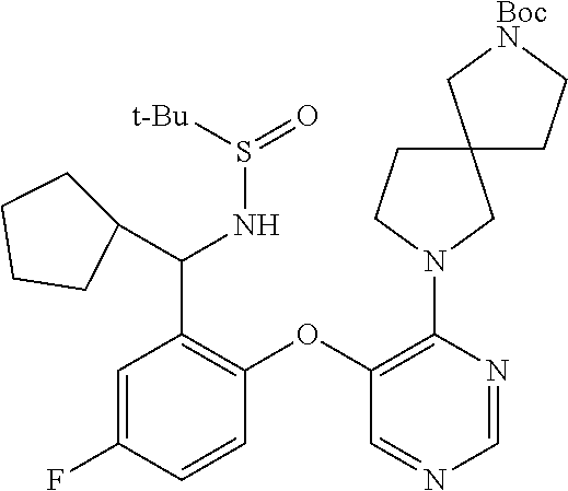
C1=NC(N2CC3(CC2)C[BocN]CC3)=C(OC2=C(C(NS(=O)[t-Bu])C3CCCC3)C=C(F)C=C2)C=N1
